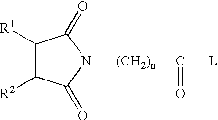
C1([R1])C([R2])C(=O)N([(CH2)n]C(=O)[L])C1=O
